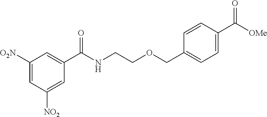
C1([O2N])=CC([NO2])=CC(C(NCCOCC2=CC=C(C([OMe])=O)C=C2)=O)=C1
